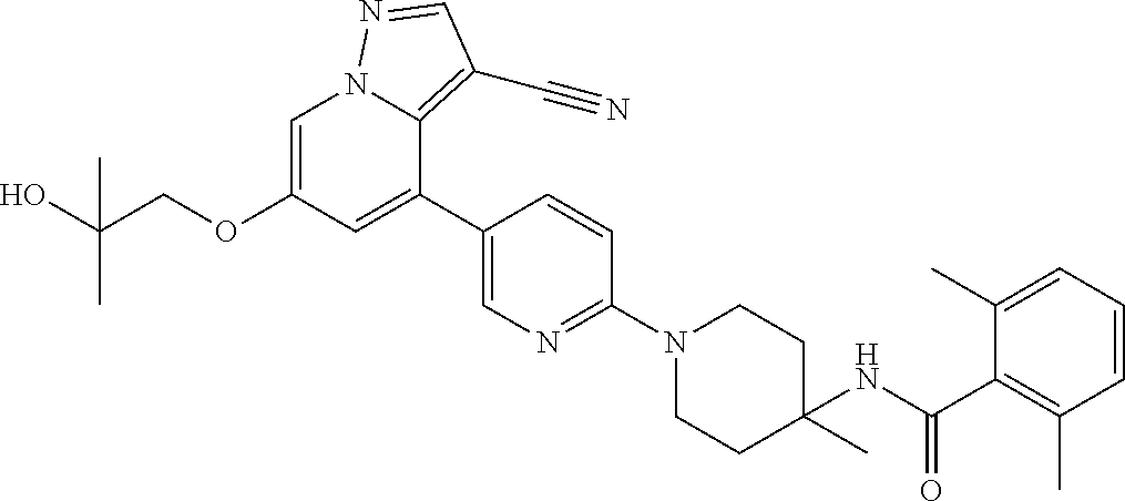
C1=C(OCC(O)(C)C)C=C(C2=CN=C(N3CCC(NC(C4=C(C)C=CC=C4C)=O)(C)CC3)C=C2)C2=C(C#N)C=NN12
